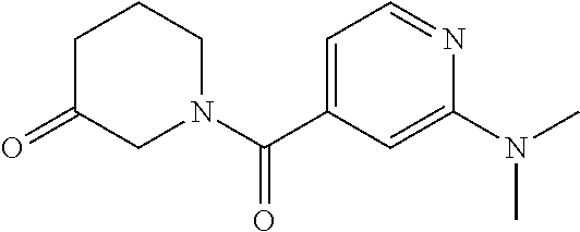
C1=C(C(N2CCCC(=O)C2)=O)C=C(N(C)C)N=C1
